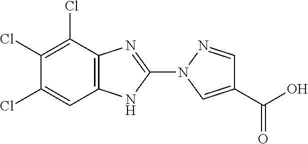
C1(Cl)=C(Cl)C2=C(C=C1Cl)NC(N1C=C(C(O)=O)C=N1)=N2
